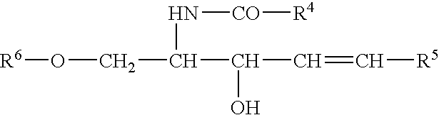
[R6]OCC(C(C=C[R5])O)N[CO][R4]
